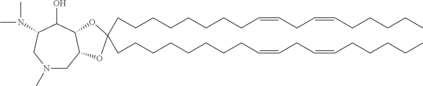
N1(C)CC2C(C(O)C(N(C)C)C1)OC(CCCCCCCCC=CCC=CCCCCC)(CCCCCCCCC=CCC=CCCCCC)O2
